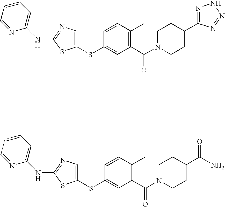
C1=NC(NC2=NC=C(SC3=CC(C(N4CCC(C5=NNN=N5)CC4)=O)=C(C)C=C3)S2)=CC=C1.C1=NC(NC2=NC=C(SC3=CC(C(N4CCC(C(N)=O)CC4)=O)=C(C)C=C3)S2)=CC=C1
